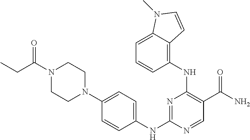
C1=CC(NC2=NC(NC3=C4C(=CC=C3)N(C)C=C4)=C(C(N)=O)C=N2)=CC=C1N1CCN(C(=O)CC)CC1
